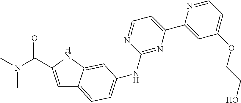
C1=C(C(N(C)C)=O)NC2=CC(NC3=NC(C4=CC(OCCO)=CC=N4)=CC=N3)=CC=C12
